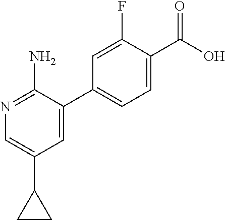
C1(C2CC2)=CN=C(N)C(C2=CC=C(C(O)=O)C(F)=C2)=C1
